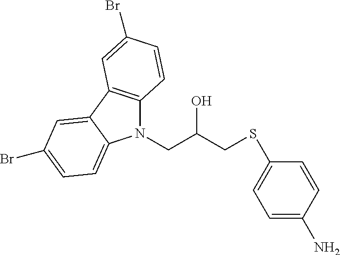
N1(CC(CSC2=CC=C(N)C=C2)O)C2=C(C3=CC(Br)=CC=C13)C=C(Br)C=C2
